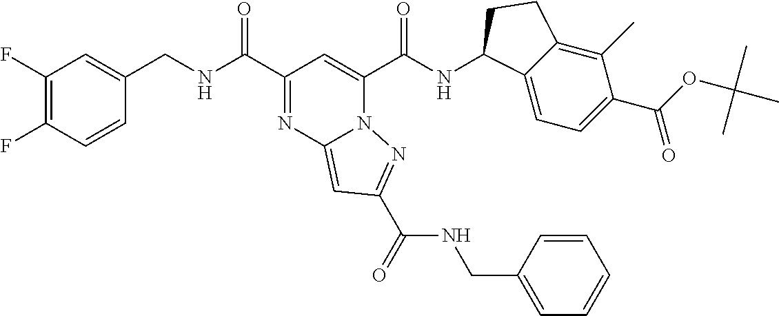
C1(F)=C(F)C=CC(CNC(C2=NC3=CC(C(=O)NCC4=CC=CC=C4)=NN3C(C(NC3C4=CC=C(C(OC(C)(C)C)=O)C(C)=C4CC3)=O)=C2)=O)=C1
